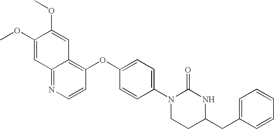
C1(OC)=CC2=NC=CC(OC3=CC=C(N4CCC(CC5=CC=CC=C5)NC4=O)C=C3)=C2C=C1OC
